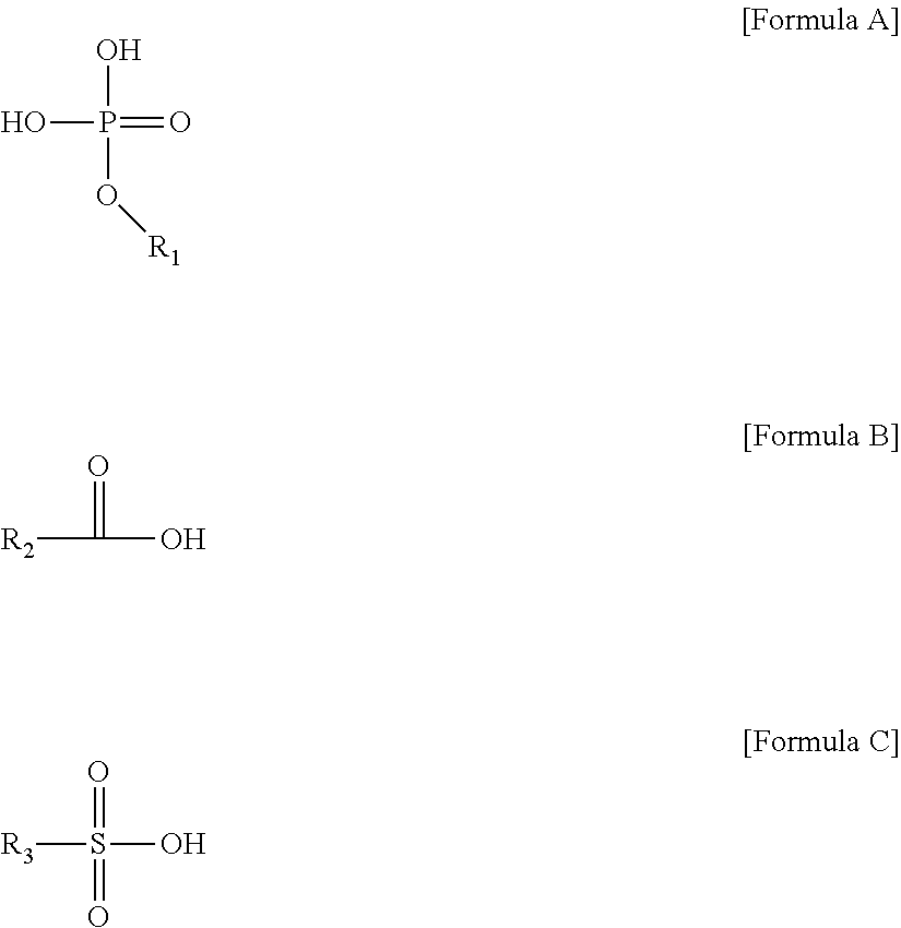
OP(=O)(O)O[R1].[R2]C(O)=O.[R3]S(O)(=O)=O
